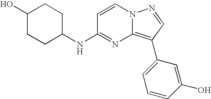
C1(O)CCC(NC2=NC3=C(C4=CC=CC(O)=C4)C=NN3C=C2)CC1
